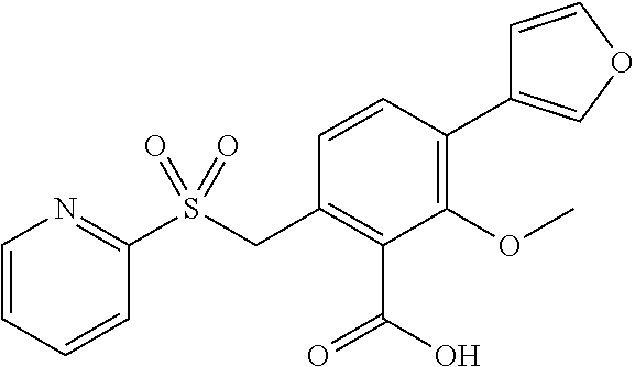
C1=CC=CC(S(CC2=C(C(O)=O)C(OC)=C(C3=COC=C3)C=C2)(=O)=O)=N1
